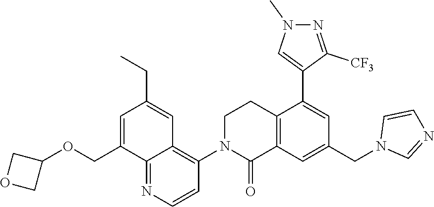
C1=C(COC2COC2)C2=NC=CC(N3C(=O)C4=C(CC3)C(C3=CN(C)N=C3[CF3])=CC(CN3C=NC=C3)=C4)=C2C=C1CC
